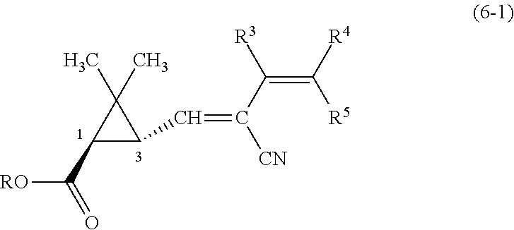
[RO]C(=O)C1C(C)(C)C1C=C([CN])C([R3])=C([R4])[R5]
